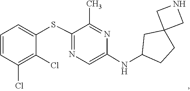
C1=C(NC2CCC3(C2)CNC3)N=C(C)C(SC2=CC=CC(Cl)=C2Cl)=N1
